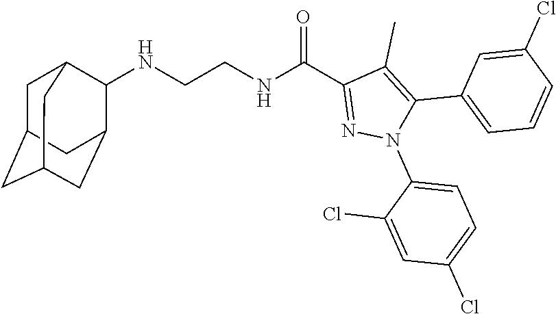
N(CCNC(C1=NN(C2=CC=C(Cl)C=C2Cl)C(C2=CC=CC(Cl)=C2)=C1C)=O)C1C2CC3CC(CC1C3)C2
